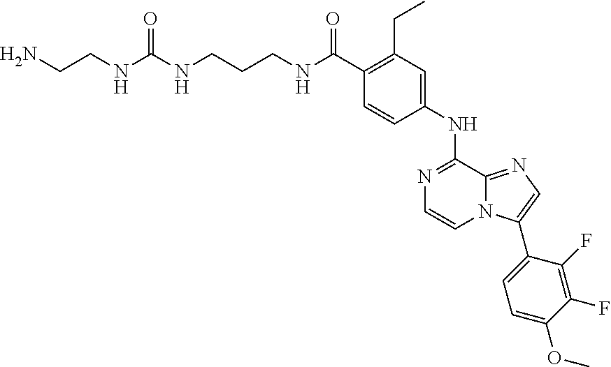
N1=C(NC2=CC(CC)=C(C(=O)NCCCNC(NCCN)=O)C=C2)C2=NC=C(C3=CC=C(OC)C(F)=C3F)N2C=C1
